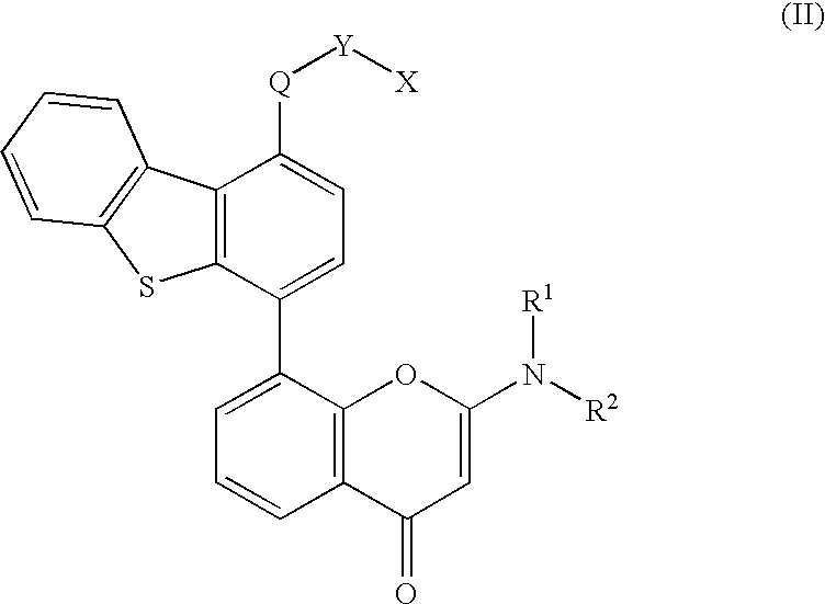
C12=C(C(C3=CC=CC4=C3OC(N([R1])[R2])=CC4=O)=CC=C1[Q][Y][X])SC1=C2C=CC=C1
